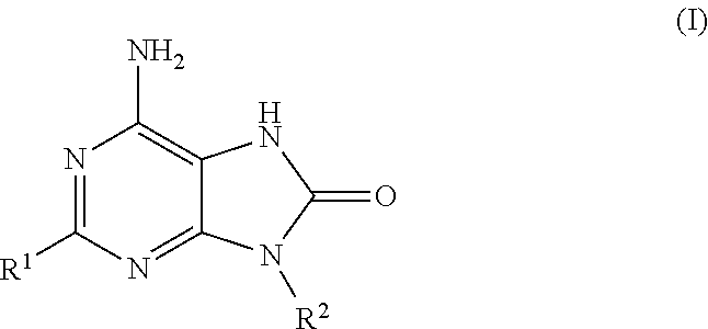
N1=C([R1])N=C2C(=C1N)NC(=O)N2[R2]
